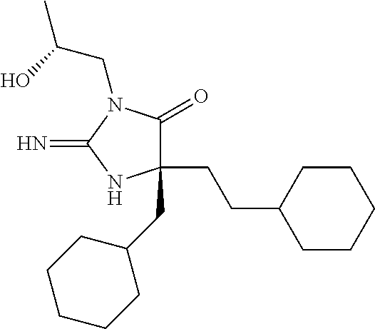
C1(CC2CCCCC2)(CCC2CCCCC2)C(=O)N(CC(C)O)C(=N)N1
